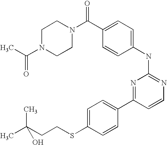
N1(C(C)=O)CCN(C(C2=CC=C(NC3=NC=CC(C4=CC=C(SCCC(C)(C)O)C=C4)=N3)C=C2)=O)CC1
